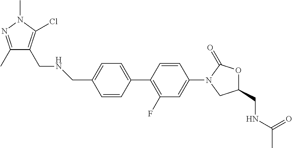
C1=CC(C2=C(F)C=C(N3CC(CNC(C)=O)OC3=O)C=C2)=CC=C1CNCC1=C(Cl)N(C)N=C1C
